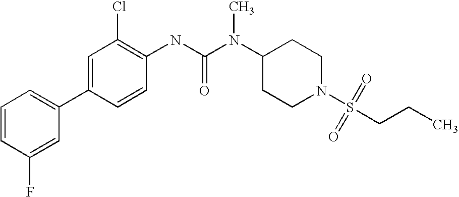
C1=CC(F)=CC(C2=CC(Cl)=C(NC(N(C3CCN(S(CCC)(=O)=O)CC3)C)=O)C=C2)=C1
